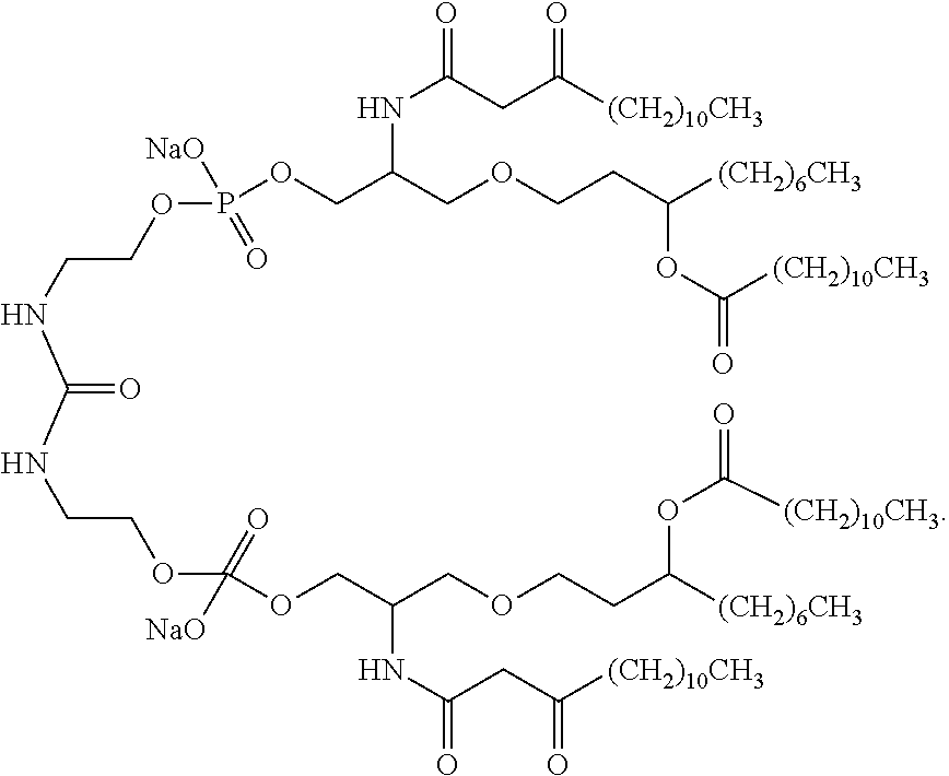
P(OCC(COCCC(OC([(CH2)10CH3])=O)[(CH2)6CH3])NC(CC([(CH2)10CH3])=O)=O)(OCCNC(NCCOC(OCC(COCCC([(CH2)6CH3])OC([(CH2)10CH3])=O)NC(CC([(CH2)10CH3])=O)=O)(=O)[NaO])=O)([NaO])=O
